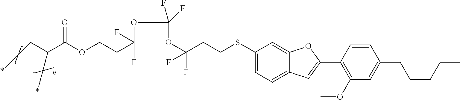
C1(SCCC(OC(OC(CCOC(C(C*)*)=O)(F)F)(F)F)(F)F)=CC=C2C(=C1)OC(C1=C(OC)C=C(CCCCC)C=C1)=C2
